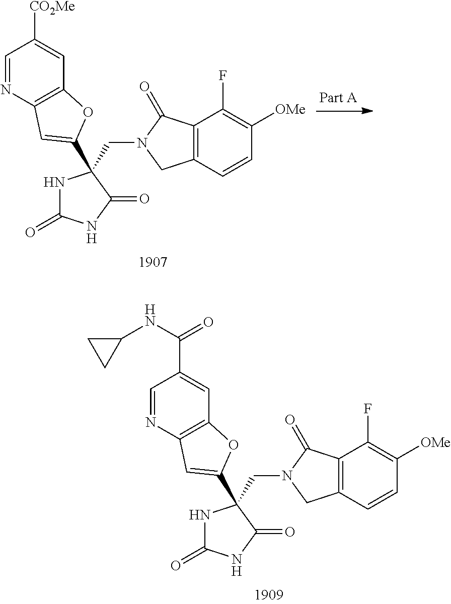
C12=C(C=CC([OMe])=C1F)CN(CC1(C3=CC4=C(C=C([CO2Me])C=N4)O3)NC(=O)NC1=O)C2=O.C12=C(C=CC([OMe])=C1F)CN(CC1(C3=CC4=C(C=C(C(=O)NC5CC5)C=N4)O3)NC(=O)NC1=O)C2=O
